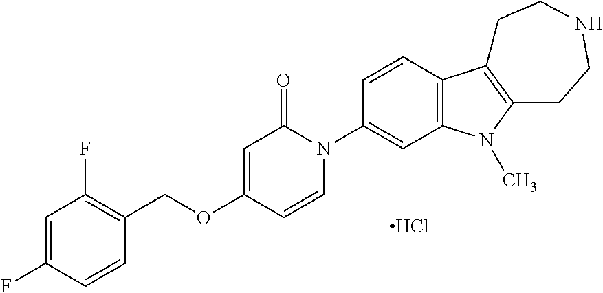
C1=C(F)C=CC(COC2=CC(=O)N(C3=CC4=C(C=C3)C3=C(N4C)CCNCC3)C=C2)=C1F.Cl
